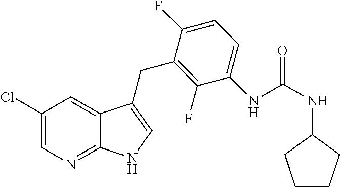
C1(Cl)=CN=C2C(=C1)C(CC1=C(F)C(NC(=O)NC3CCCC3)=CC=C1F)=CN2
